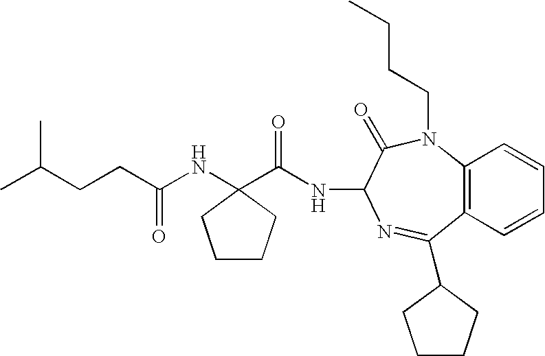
C12=C(C=CC=C1)C(C1CCCC1)=NC(NC(=O)C1(NC(CCC(C)C)=O)CCCC1)C(=O)N2CCCC
